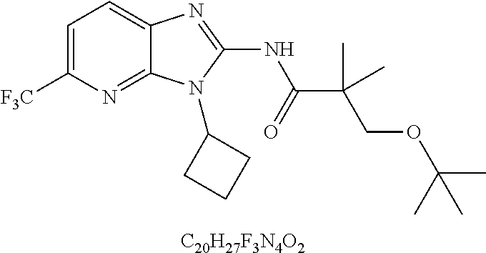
C1=C([F3C])N=C2C(=C1)N=C(NC(C(COC(C)(C)C)(C)C)=O)N2C1CCC1.[C20H27F3N4O2]
